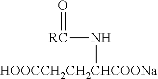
[RC](N[HOOCCH2CH2CHCOONa])=O
